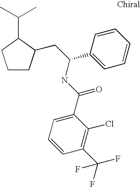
C1CC(CC(C2=CC=CC=C2)NC(C2=CC=CC(C(F)(F)F)=C2Cl)=O)C(C(C)C)C1
